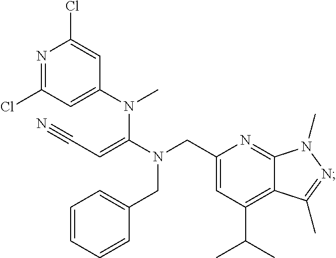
N1=C(Cl)C=C(N(C(N(CC2=CC(C(C)C)=C3C(=N2)N(C)N=C3C)CC2=CC=CC=C2)=CC#N)C)C=C1Cl
